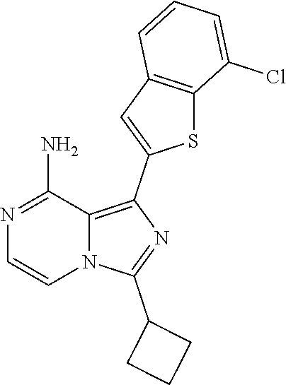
N1=C(N)C2=C(C3=CC4=C(S3)C(Cl)=CC=C4)N=C(C3CCC3)N2C=C1
